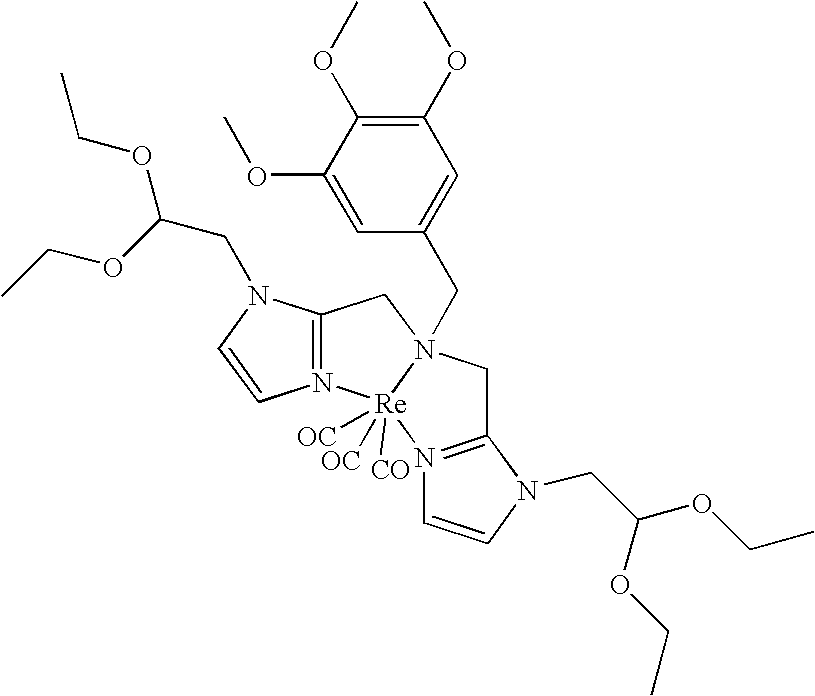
C1(OC)=C(OC)C(OC)=CC(CN23CC4=N([Re]2([CO])([OC])([OC])N2=C(C3)N(CC(OCC)OCC)C=C2)C=CN4CC(OCC)OCC)=C1
